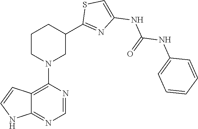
C12=C(N3CC(C4=NC(NC(NC5=CC=CC=C5)=O)=CS4)CCC3)N=CN=C1NC=C2
